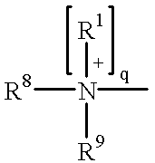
N([R1])([R8])([R9])C
